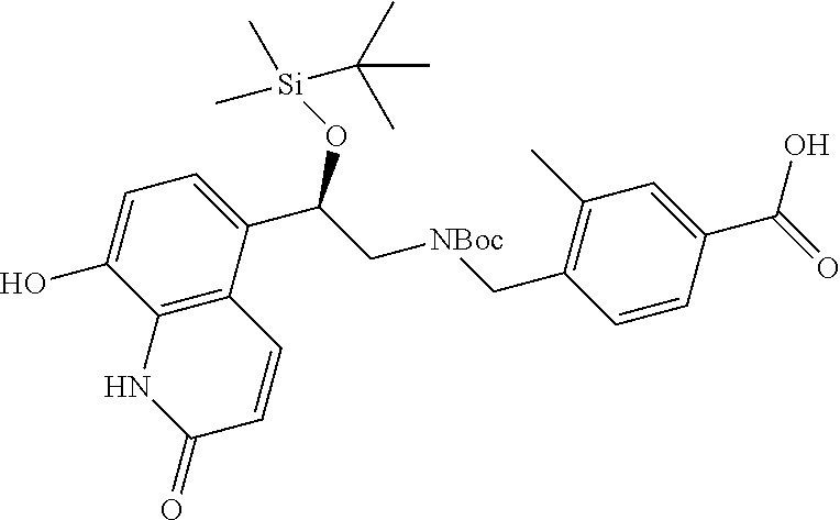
C12=C(C(C(C[NBoc]CC3=C(C)C=C(C(O)=O)C=C3)O[Si](C)(C)C(C)(C)C)=CC=C1O)C=CC(=O)N2
